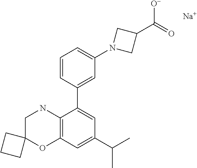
C1=CC(C2=CC(C(C)C)=CC3=C2NCC2(O3)CCC2)=CC(N2CC(C(=O)[O-])C2)=C1.[Na]
